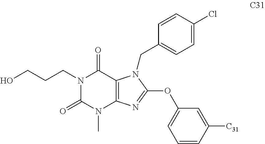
N1(CCCO)C(=O)N(C)C2=C(C1=O)N(CC1=CC=C(Cl)C=C1)C(OC1=CC=CC([C31])=C1)=N2
